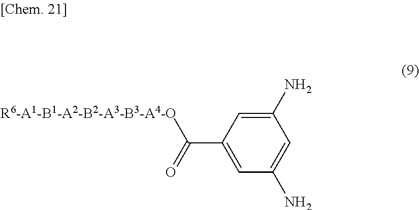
C1(N)=CC(C([R6-A1-B1-A2-B2-A3-B3-A4-O])=O)=CC(N)=C1
